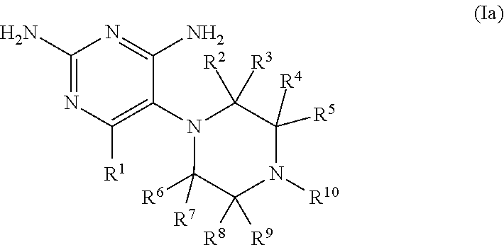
C1(N)=NC([R1])=C(N2C([R6])([R7])C([R8])([R9])N([R10])C([R4])([R5])C2([R2])[R3])C(N)=N1
